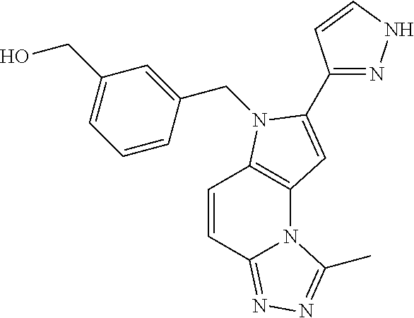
C12=NN=C(C)N1C1=C(C=C2)N(CC2=CC(CO)=CC=C2)C(C2=NNC=C2)=C1
